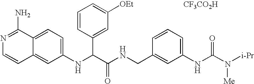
C1(NC(C(NCC2=CC(NC(N([i-Pr])[Me])=O)=CC=C2)=O)C2=CC([OEt])=CC=C2)=CC=C2C(=C1)C=CN=C2N.[CF3CO2H]
